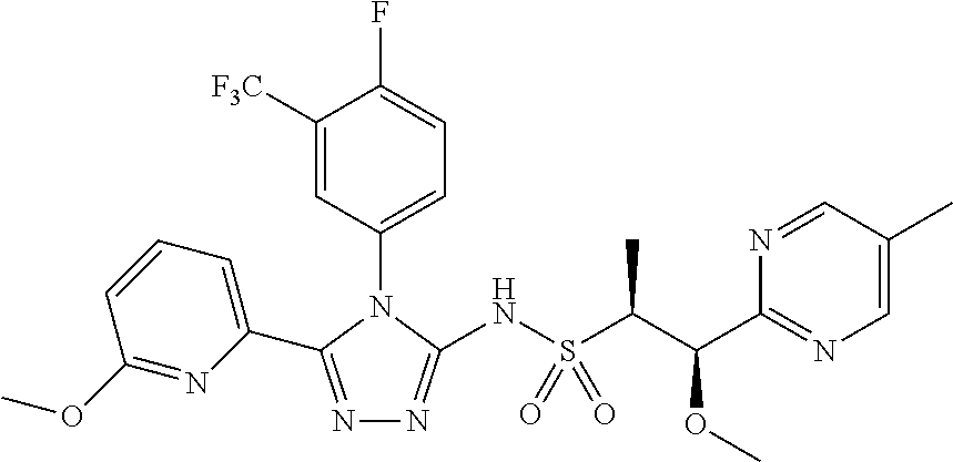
N1=C(C2=CC=CC(OC)=N2)N(C2=CC=C(F)C([F3C])=C2)C(NS(C(C)C(OC)C2=NC=C(C)C=N2)(=O)=O)=N1
